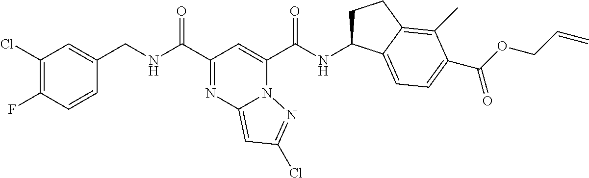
C1(Cl)=C(F)C=CC(CNC(=O)C2=NC3=CC(Cl)=NN3C(C(=O)NC3CCC4=C(C)C(C(=O)OCC=C)=CC=C34)=C2)=C1
